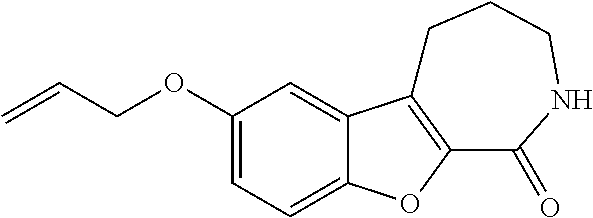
C1(OCC=C)=CC=C2C(=C1)C1=C(O2)C(=O)NCCC1
